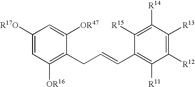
C1([R17O])=CC([OR16])=C(CC=CC2=C([R11])C([R12])=C([R13])C([R14])=C2[R15])C([OR47])=C1
